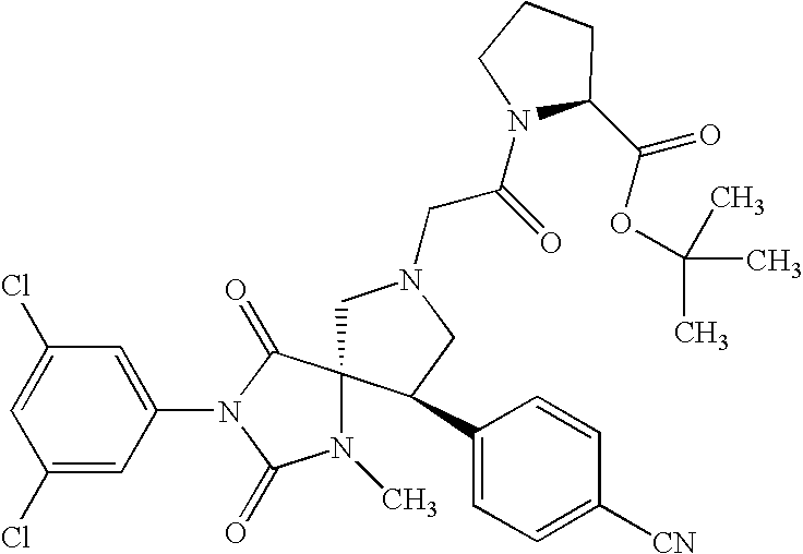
C1(Cl)=CC(N2C(=O)N(C)C3(C2=O)CN(CC(N2C(C(=O)OC(C)(C)C)CCC2)=O)CC3C2=CC=C([CN])C=C2)=CC(Cl)=C1
